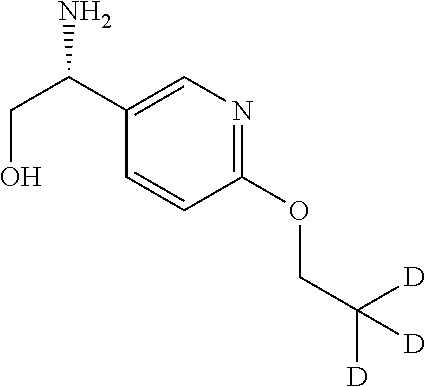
C1(OCC([D])([D])[D])=NC=C(C(CO)N)C=C1
